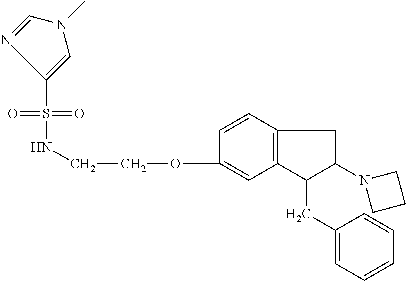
O(C1=CC2=C(C=C1)CC(N1CCC1)C2CC1=CC=CC=C1)CCNS(=O)(=O)C1=CN(C)C=N1
